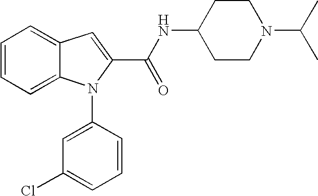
C1=CC=C2C(=C1)C=C(C(NC1CCN(C(C)C)CC1)=O)N2C1=CC(Cl)=CC=C1
